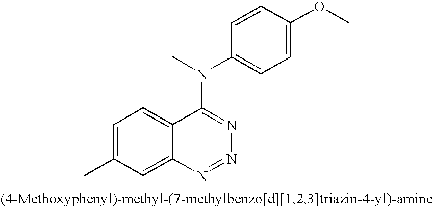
C1=C(C)C=C2C(=C1)C(N(C)C1=CC=C(OC)C=C1)=NN=N2
